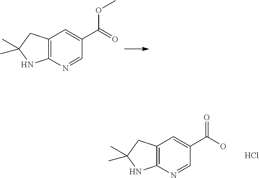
C12=C(N=CC(C(OC)=O)=C1)NC(C)(C)C2.C12=C(N=CC(C(=O)O)=C1)NC(C)(C)C2.Cl
